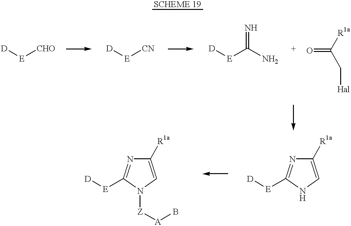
[D][E][CHO].[D][E][CN].[D][E]C(N)=N.[R1a]C(C[Hal])=O.C1([R1a])=CNC([E][D])=N1.C1([R1a])=CN([Z][A]B)C([E][D])=N1
